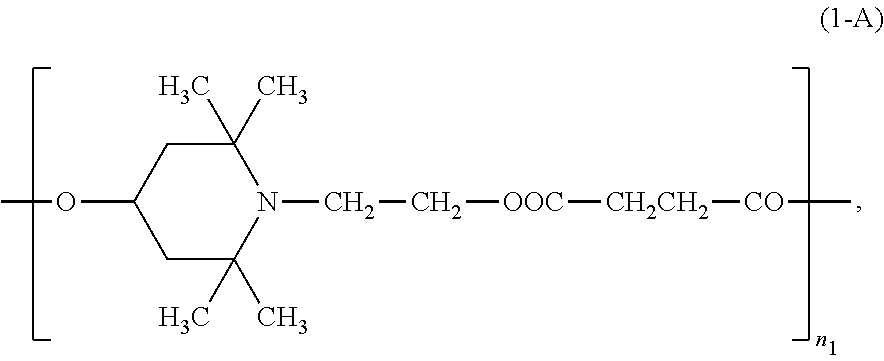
N1(CC[OOC][CH2CH2][CO]C)C(C)(C)CC(OC)CC1(C)C
